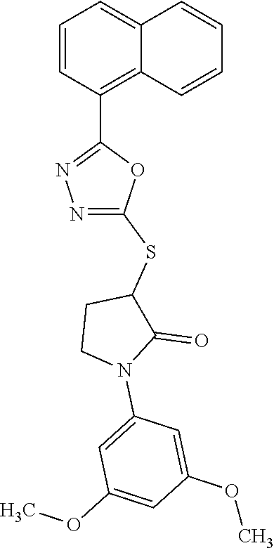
C1=CC(C2=NN=C(SC3CCN(C4=CC(OC)=CC(OC)=C4)C3=O)O2)=C2C(=C1)C=CC=C2
